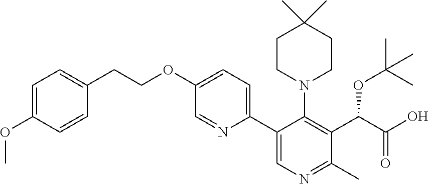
C1=C(OC)C=CC(CCOC2=CC=C(C3=CN=C(C)C(C(C(O)=O)OC(C)(C)C)=C3N3CCC(C)(C)CC3)N=C2)=C1
